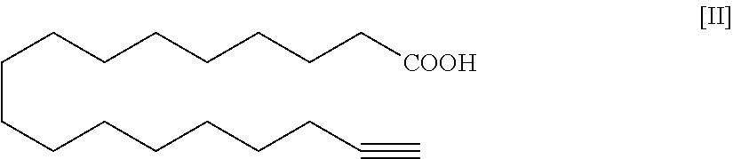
C(CCCCCCCC#C)CCCCCCC[COOH]
